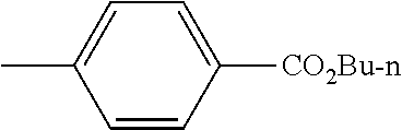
CC1=CC=C([CO2Bu-n])C=C1
